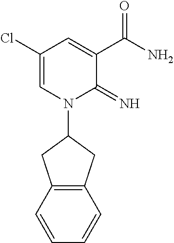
C1(Cl)=CN(C2CC3=C(C2)C=CC=C3)C(=N)C(C(N)=O)=C1
